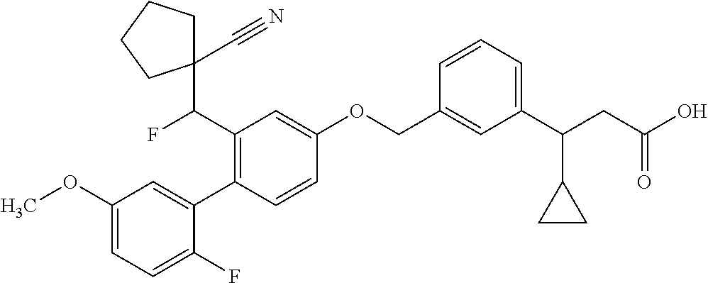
C1(OC)=CC=C(F)C(C2=C(C(C3(C#N)CCCC3)F)C=C(OCC3=CC(C(CC(O)=O)C4CC4)=CC=C3)C=C2)=C1
